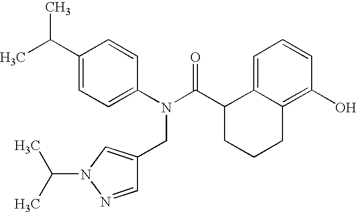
C1(C(C)C)=CC=C(N(C(C2CCCC3=C(O)C=CC=C23)=O)CC2=CN(C(C)C)N=C2)C=C1
